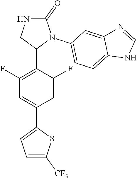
C1(F)=C(C2N(C3=CC=C4C(=C3)N=CN4)C(=O)NC2)C(F)=CC(C2=CC=C([CF3])S2)=C1
